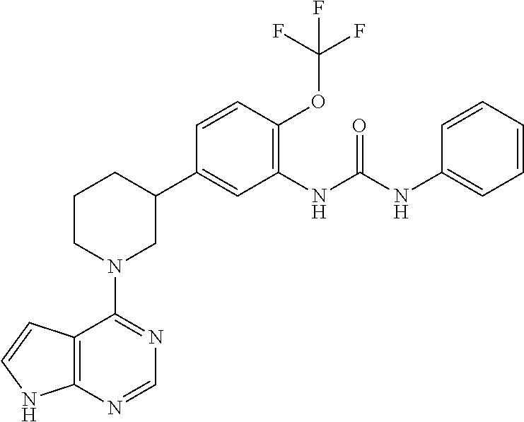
C12=C(NC=C1)N=CN=C2N1CC(C2=CC(NC(NC3=CC=CC=C3)=O)=C(OC(F)(F)F)C=C2)CCC1
